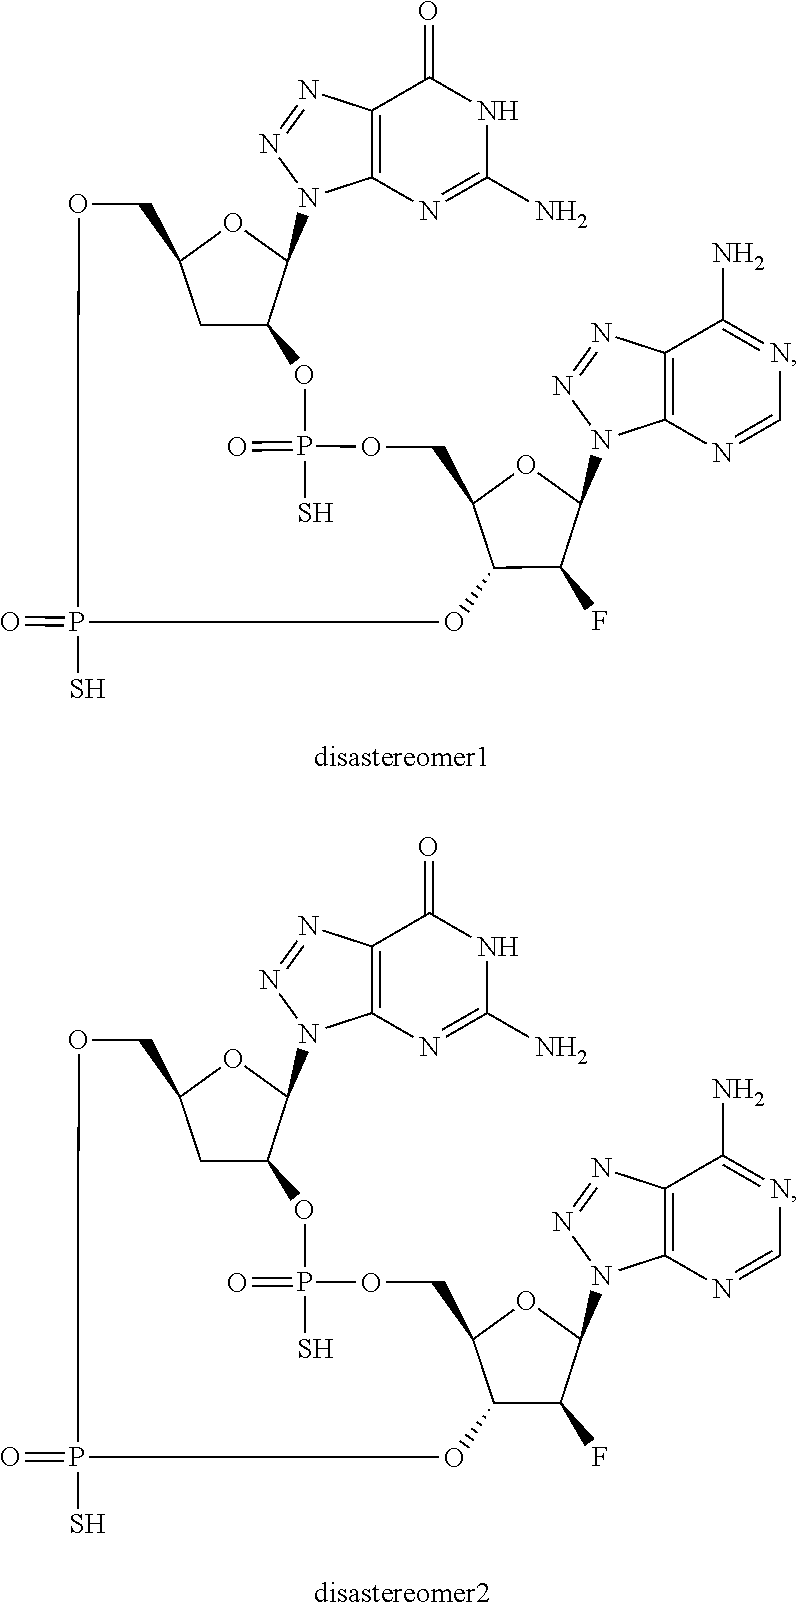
O1P(=O)(S)OC2CC(OC2N2C3=C(C(=O)NC(N)=N3)N=N2)COP(=O)(S)OC2C(F)C(N3C4=C(C(N)=NC=N4)N=N3)OC2C1.O1P(=O)(S)OC2CC(OC2N2C3=C(C(=O)NC(N)=N3)N=N2)COP(=O)(S)OC2C(F)C(N3C4=C(C(N)=NC=N4)N=N3)OC2C1
